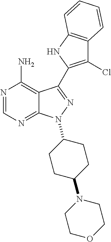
C12=C(NC(C3=NN(C4CCC(N5CCOCC5)CC4)C4=NC=NC(N)=C43)=C1Cl)C=CC=C2
